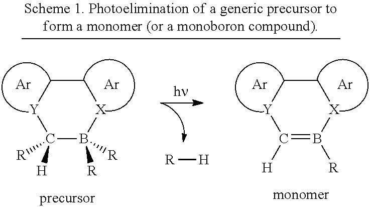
[R][H].C1C[Y]C([H])=B([R])[X]1.C1C[Y]C([H])([R])B([R])([R])[X]1.[Ar].[Ar].[Ar].[Ar]
